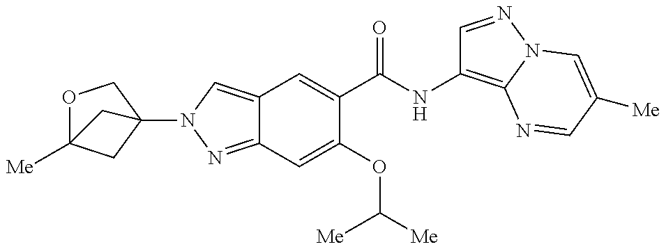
C12=CN(C34CC([Me])(OC3)C4)N=C1C=C(OC([Me])[Me])C(C(NC1=C3N(N=C1)C=C([Me])C=N3)=O)=C2
